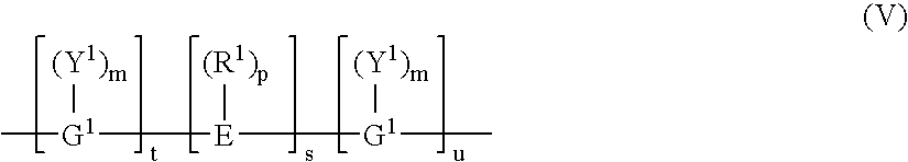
C[G1]([(Y1)m])[E]([(R1)p])[G1]([(Y1)m])C
